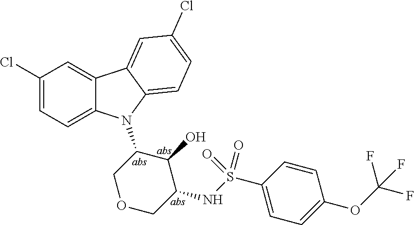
C1(Cl)=CC=C2C(=C1)C1=CC(Cl)=CC=C1N2C1COCC(NS(C2=CC=C(OC(F)(F)F)C=C2)(=O)=O)C1O
